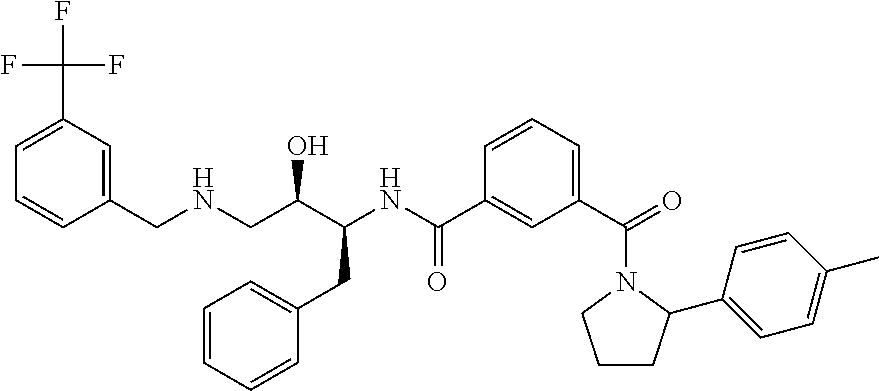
C1(CNCC(C(CC2=CC=CC=C2)NC(C2=CC(C(N3CCCC3C3=CC=C(C)C=C3)=O)=CC=C2)=O)O)=CC(C(F)(F)F)=CC=C1
